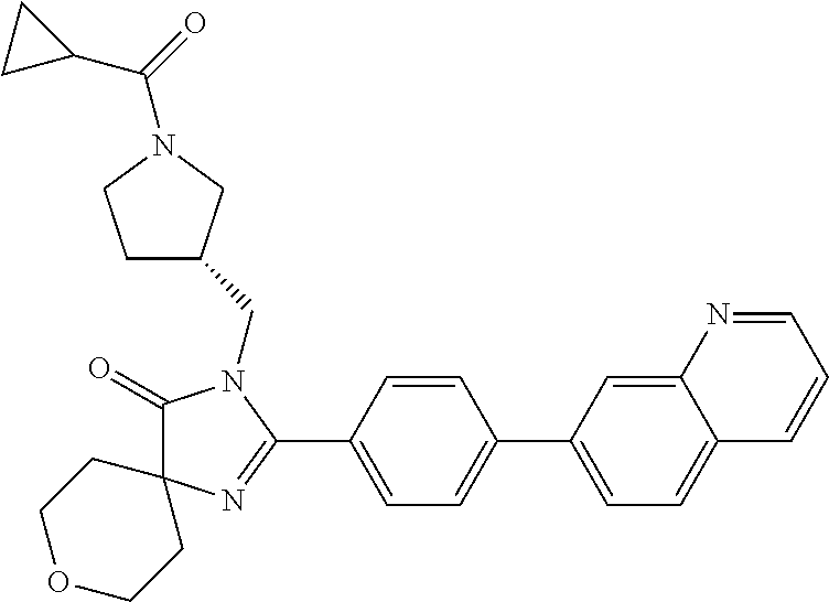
C1(=O)N(CC2CCN(C(=O)C3CC3)C2)C(C2=CC=C(C3=CC=C4C(=C3)N=CC=C4)C=C2)=NC12CCOCC2
